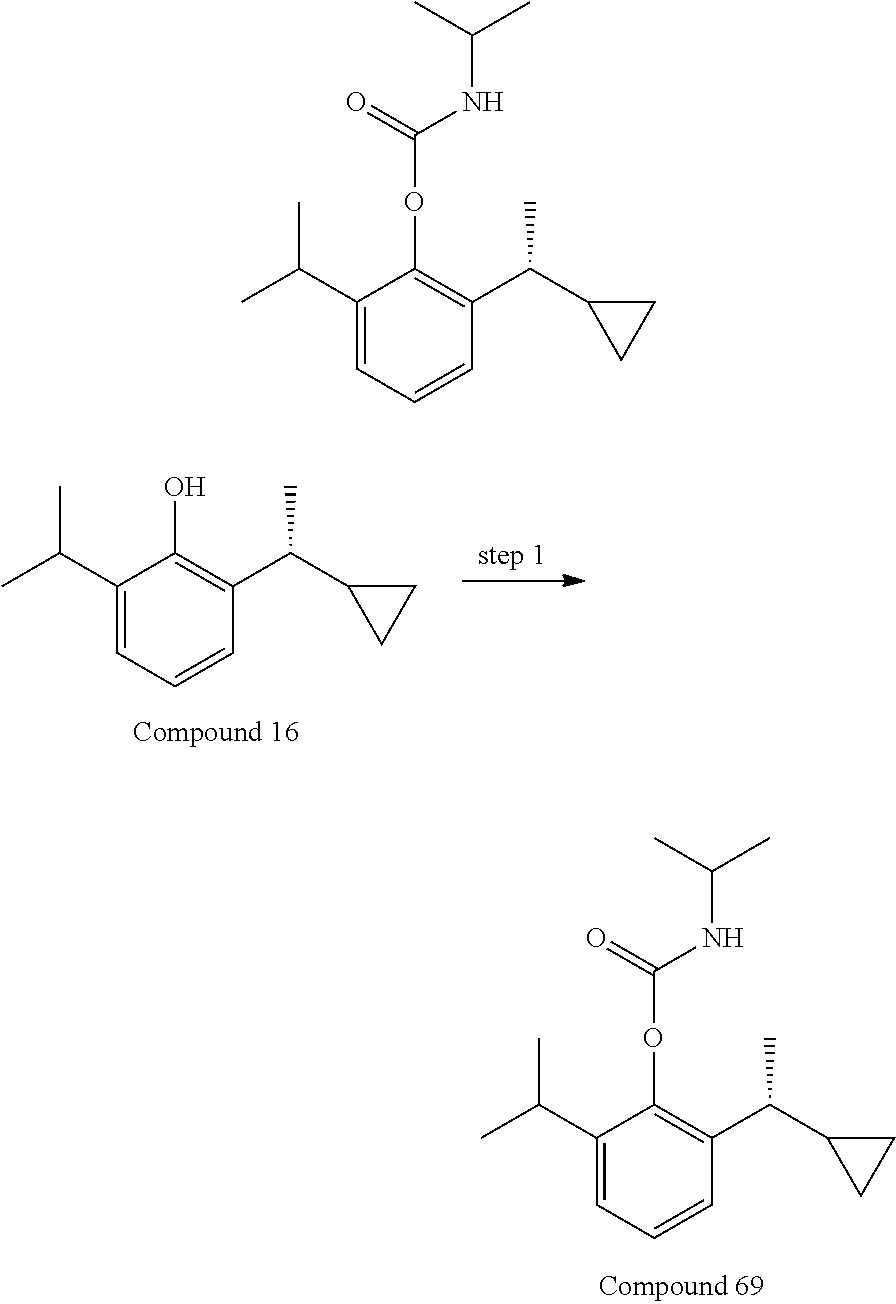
C1(C(C)C)=CC=CC(C(C2CC2)C)=C1O.C1(C(C)C)=CC=CC(C(C2CC2)C)=C1OC(=O)NC(C)C.C1(C(C)C)=CC=CC(C(C2CC2)C)=C1OC(=O)NC(C)C
